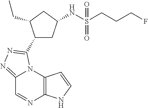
C12=NN=C(C3CC(NS(CCCF)(=O)=O)CC3CC)N1C1=C(N=C2)NC=C1
